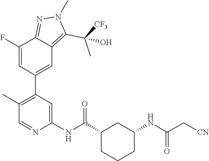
C1(C(NC2=CC(C3=CC4=C(C([CF3])(C)O)N(C)N=C4C(F)=C3)=C(C)C=N2)=O)CCCC(NC(C[CN])=O)C1
